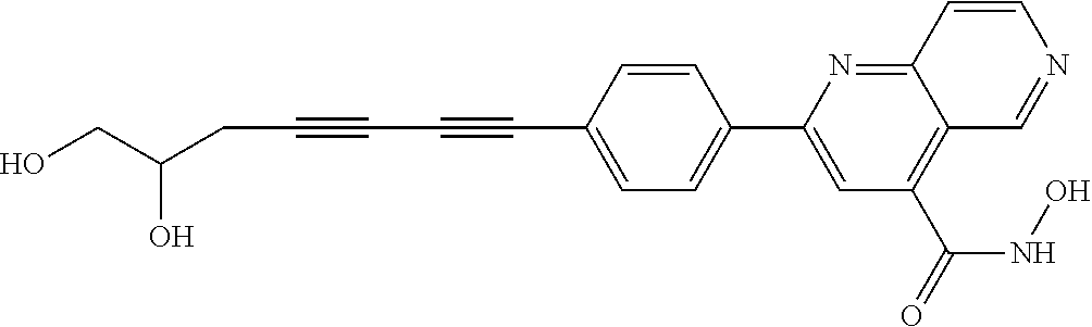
C1=CC(C#CC#CCC(CO)O)=CC=C1C1=CC(C(=O)NO)=C2C(=N1)C=CN=C2
